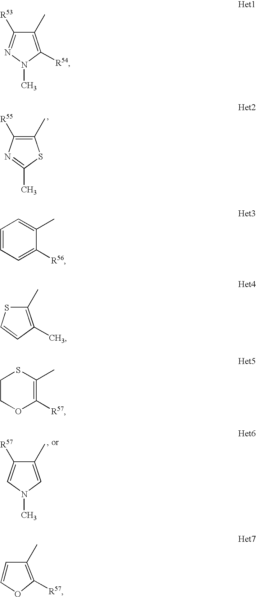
C1([R55])=C(C)SC(C)=N1.C1([R57])=CN(C)C=C1C.C1([R53])=NN(C)C([R54])=C1C.C1=CC=C([R56])C(C)=C1.S1C(C)=C(C)C=C1.C1COC([R57])=C(C)S1.C1=COC([R57])=C1C
